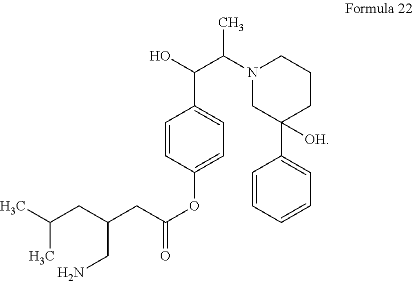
CC(CC(CC(OC1=CC=C(C(O)C(N2CC(C3=CC=CC=C3)([OH])CCC2)C)C=C1)=O)CN)C
